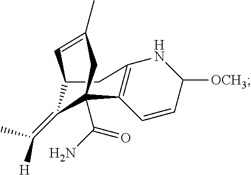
C12C(=C([H])C)C(C(N)=O)(C3=C(C1)NC([OCH3])C=C3)CC(C)=C2
